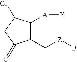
C1(C[Z]B)C([A][Y])C(Cl)CC1=O
